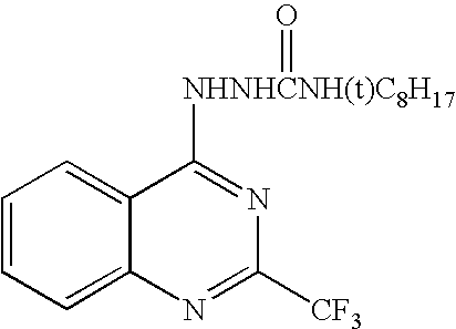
C1=CC=C2C(=C1)C([NHNHCNH(t)C8H17]=O)=NC([CF3])=N2
